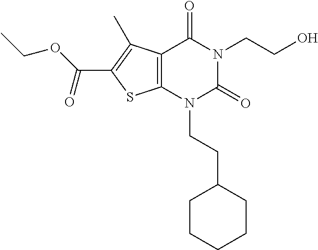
C12=C(N(CCC3CCCCC3)C(=O)N(CCO)C1=O)SC(C(OCC)=O)=C2C
